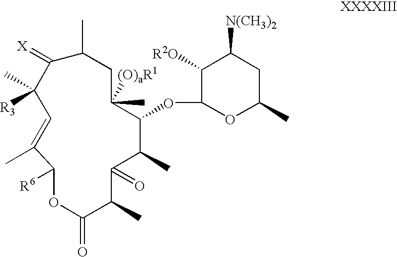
C1([R6])OC(=O)C(C)C(=O)C(C)C(OC2OC(C)CC([N(CH3)2])C2[R2O])C(C)([(O)aR1])CC(C)C(=[X])C(C)([R3])C=C1C
